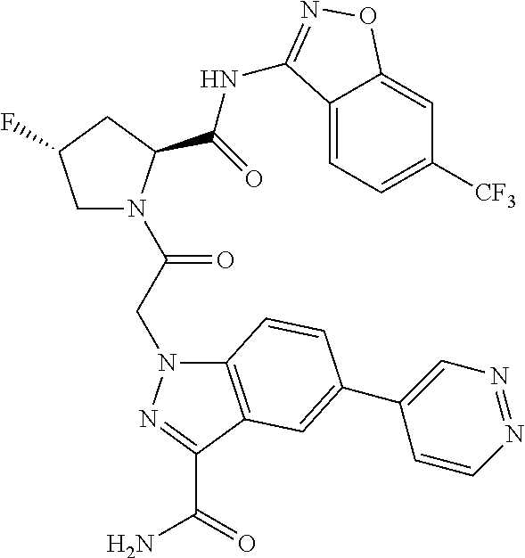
N1(CC(N2CC(F)CC2C(=O)NC2=NOC3=CC([CF3])=CC=C32)=O)C2=C(C(C(=O)N)=N1)C=C(C1=CN=NC=C1)C=C2
